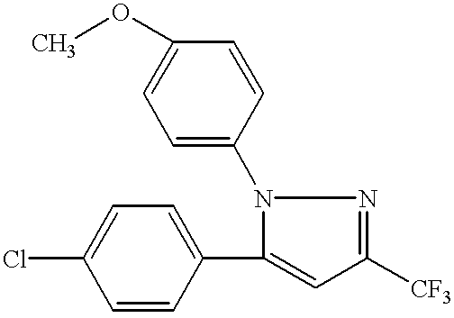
C1=CC(N2C(C3=CC=C(Cl)C=C3)=CC([CF3])=N2)=CC=C1OC
